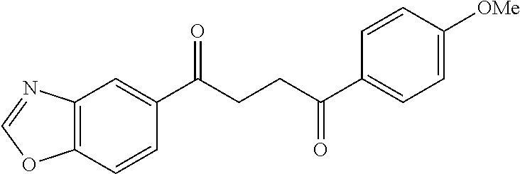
C12=C(C=CC(C(CCC(C3=CC=C([OMe])C=C3)=O)=O)=C1)OC=N2
